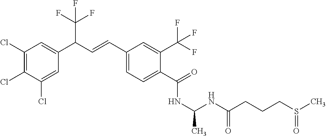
C1(Cl)=C(Cl)C(Cl)=CC(C(C=CC2=CC=C(C(=O)NC(NC(CCCS(C)=O)=O)C)C(C(F)(F)F)=C2)C(F)(F)F)=C1
